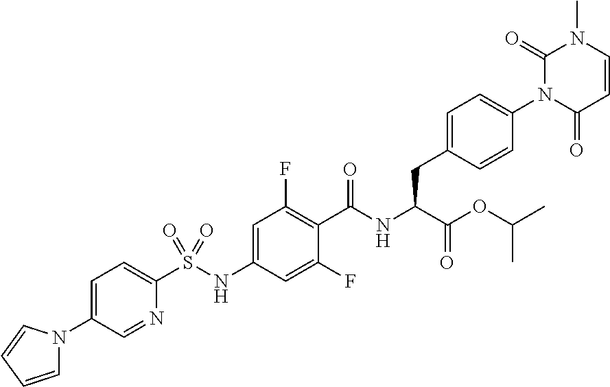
C1=CC(=O)N(C2=CC=C(CC(C(=O)OC(C)C)NC(=O)C3=C(F)C=C(NS(C4=CC=C(N5C=CC=C5)C=N4)(=O)=O)C=C3F)C=C2)C(=O)N1C
